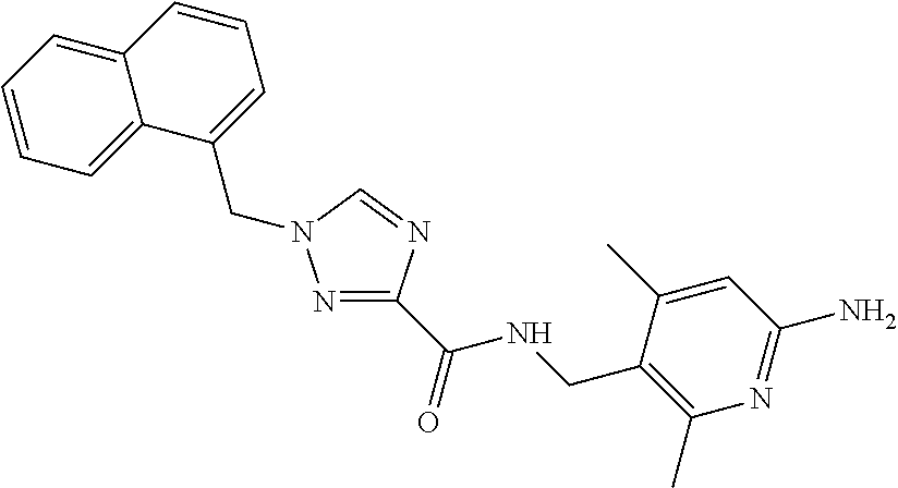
N1=C(C(=O)NCC2=C(C)N=C(N)C=C2C)N=CN1CC1=CC=CC2=CC=CC=C12
